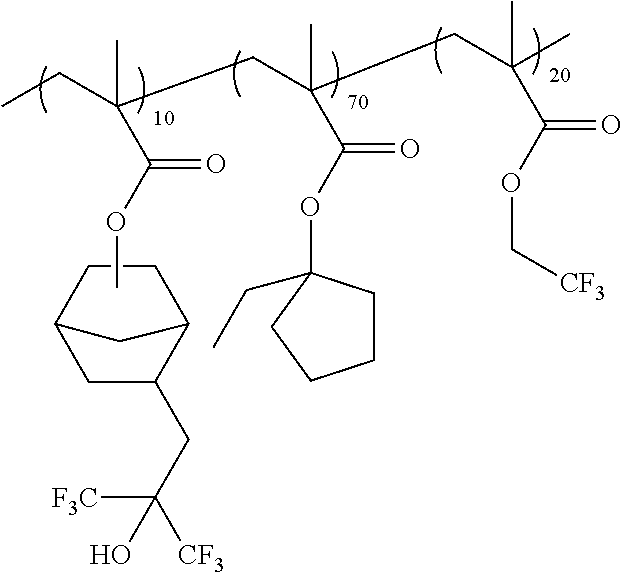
C1C(CC([CF3])([F3C])O)C2CCC1C2.CCC(CC(C)(C(OC1(CC)CCCC1)=O)CC(C)(C)C(OC[CF3])=O)(C)C(OC)=O
